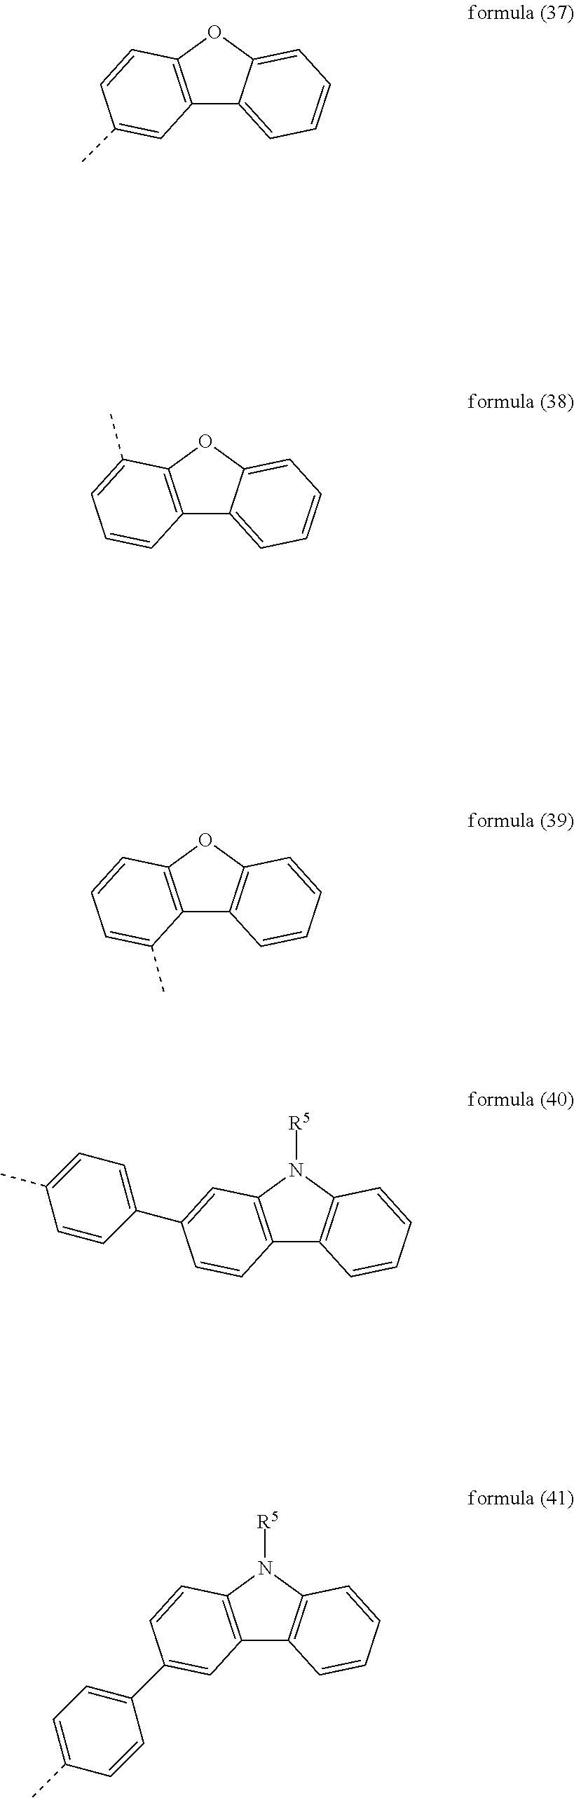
C12=C(C(C)=CC=C1)OC1=CC=CC=C21.C12=C(C=CC=C1C)OC1=C2C=CC=C1.C12=C(C=C(C3=CC=C(C)C=C3)C=C1)N([R5])C1=C2C=CC=C1.C12=C(C=CC(C3=CC=C(C)C=C3)=C1)N([R5])C1=C2C=CC=C1.C12=C(C=CC(C)=C1)OC1=CC=CC=C21
